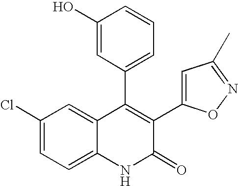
C1(Cl)=CC=C2C(=C1)C(C1=CC=CC(O)=C1)=C(C1=CC(C)=NO1)C(=O)N2
